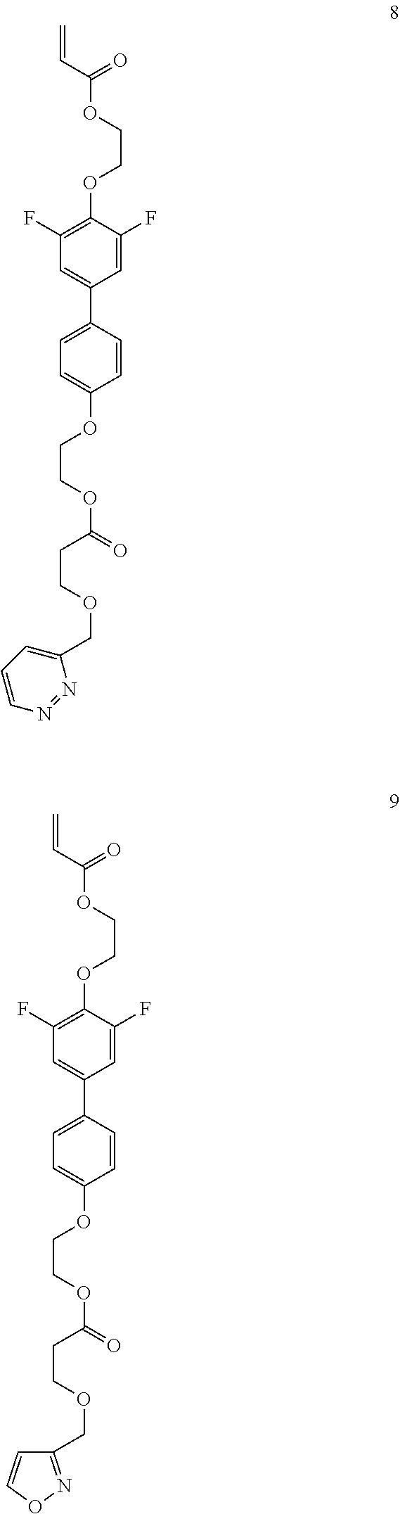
C1(OCCOC(C=C)=O)=C(F)C=C(C2=CC=C(OCCOC(=O)CCOCC3=CC=CN=N3)C=C2)C=C1F.C1(OCCOC(C=C)=O)=C(F)C=C(C2=CC=C(OCCOC(=O)CCOCC3=NOC=C3)C=C2)C=C1F
